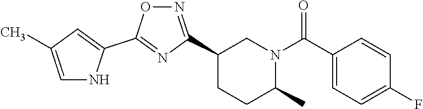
C1(C2=NOC(C3=CC(C)=CN3)=N2)CCC(C)N(C(C2=CC=C(F)C=C2)=O)C1
